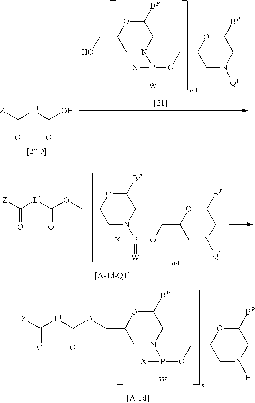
OCC1CN(P(OCC2CN([Q1])CC([BP])O2)([X])=[W])CC([BP])O1.C([L1]C(O)=O)([Z])=O.C([L1]C(OCC1CN(P(OCC2CN([Q1])CC([BP])O2)([X])=[W])CC([BP])O1)=O)([Z])=O.C([L1]C(OCC1CN(P(OCC2CN([H])CC([BP])O2)([X])=[W])CC([BP])O1)=O)([Z])=O
